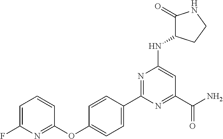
C1=CC(C2=NC(NC3C(=O)NCC3)=CC(C(N)=O)=N2)=CC=C1OC1=NC(F)=CC=C1
